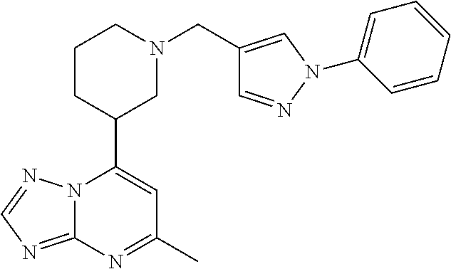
N12C(=NC=N1)N=C(C)C=C2C1CN(CC2=CN(C3=CC=CC=C3)N=C2)CCC1
